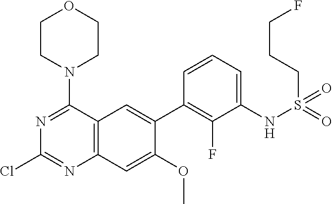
C12=C(C=C(OC)C(C3=C(F)C(NS(CCCF)(=O)=O)=CC=C3)=C1)N=C(Cl)N=C2N1CCOCC1
